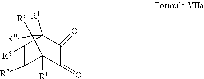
O=C1C(=O)C2([R11])C([R7])C([R6])C1([R10])C2([R8])[R9]
